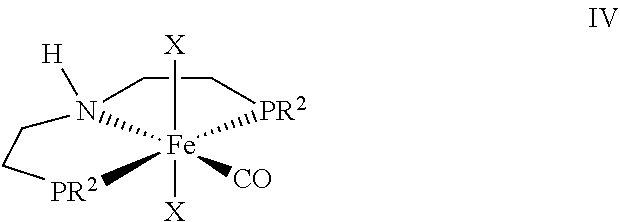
C1C[PR2][Fe]2([CO])([X])([X])N1([H])CC[PR2]2
